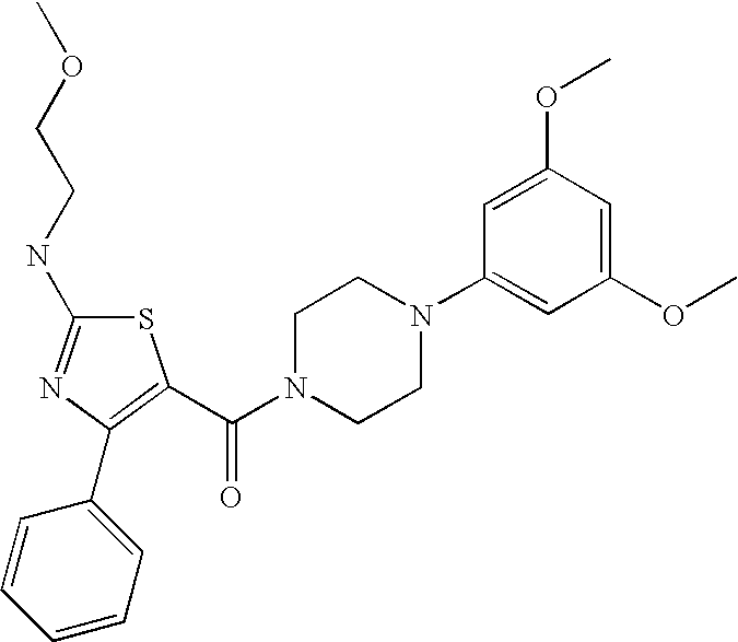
S1C(NCCOC)=NC(C2=CC=CC=C2)=C1C(N1CCN(C2=CC(OC)=CC(OC)=C2)CC1)=O
